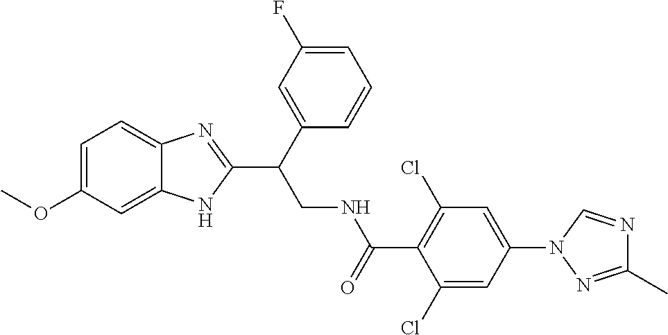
C1(OC)=CC=C2C(=C1)NC(C(CNC(C1=C(Cl)C=C(N3N=C(C)N=C3)C=C1Cl)=O)C1=CC(F)=CC=C1)=N2
